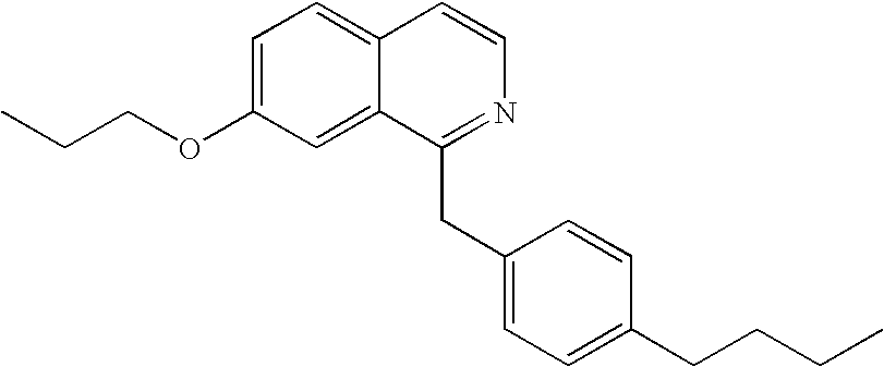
C1=C(OCCC)C=C2C(=C1)C=CN=C2CC1=CC=C(CCCC)C=C1
